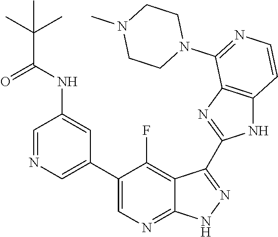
C1=NC=C(C2=CN=C3C(=C2F)C(C2=NC4=C(N2)C=CN=C4N2CCN(C)CC2)=N[N H]3)C=C1NC(C(C)(C)C)=O
